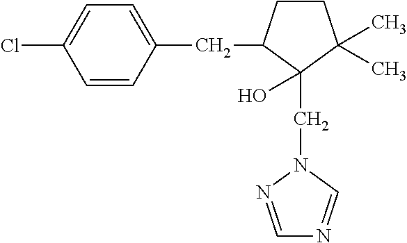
C1=CC(CC2C(CN3N=CN=C3)(O)C(C)(C)CC2)=CC=C1Cl
